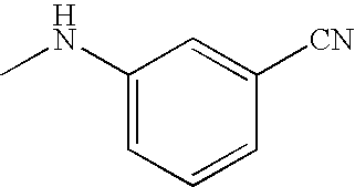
C1(NC)=CC=CC([CN])=C1
